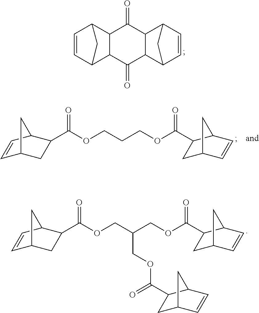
C12C(C(=O)C3C(C1=O)C1C=CC3C1)C1C=CC2C1.C1=CC2C(C(OCCCOC(C3CC4C=CC3C4)=O)=O)CC1C2.C1=CC2C(C(OCC(COC(C3CC4C=CC3C4)=O)COC(=O)C3CC4C=CC3C4)=O)CC1C2
